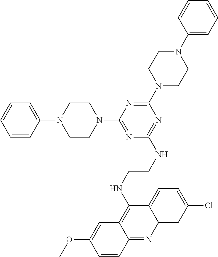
C1(N2CCN(C3=NC(N4CCN(C5=CC=CC=C5)CC4)=NC(NCCNC4=C5C(=NC6=CC(Cl)=CC=C46)C=CC(OC)=C5)=N3)CC2)=CC=CC=C1
